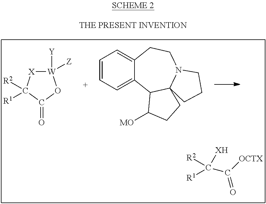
C1=CC=C2C(=C1)CCN1C3(C2C([MO])CC3)CCC1.[W]1([Y])([Z])[X]C([R2])([R1])C(=O)O1.[OCTX]C(C([XH])([R2])[R1])=O
